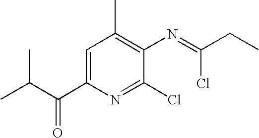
C1=C(C(C(C)C)=O)N=C(Cl)C(N=C(CC)Cl)=C1C
